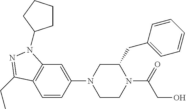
C12=C(C=CC(N3CCN(C(CO)=O)C(CC4=CC=CC=C4)C3)=C1)C(CC)=NN2C1CCCC1
